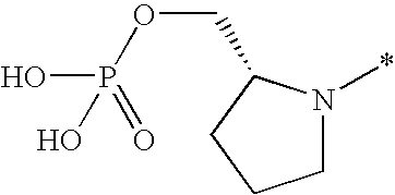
C1N(*)C(COP(O)(=O)O)CC1
